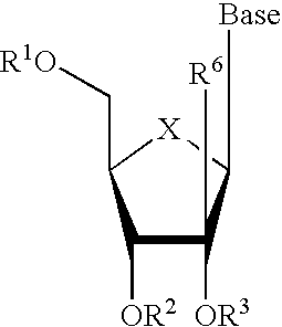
C1([OR2])C([OR3])([R6])C([Base])[X]C1C[R1O]
